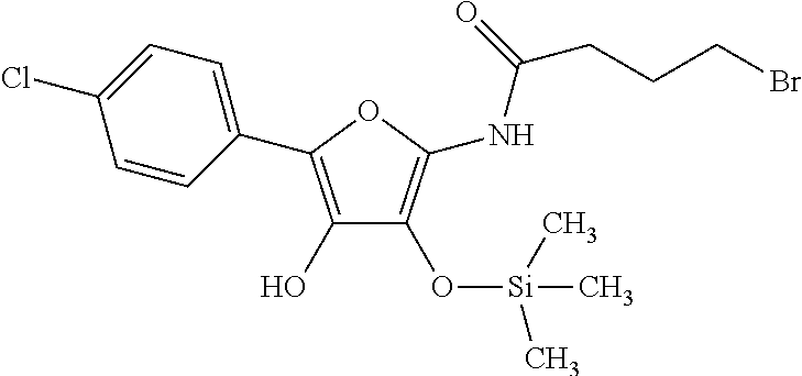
C1(C2=C(O)C(O[Si](C)(C)C)=C(NC(CCCBr)=O)O2)=CC=C(Cl)C=C1
